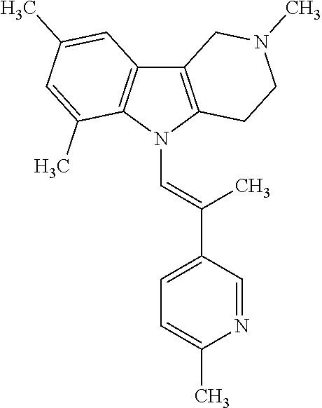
C12=C(N(C=C(C3=CC=C(C)N=C3)C)C3=C1C=C(C)C=C3C)CCN(C)C2
